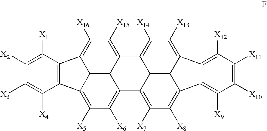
C12=C(C([X1])=C([X2])C([X3])=C1[X4])C1=C([X16])C([X15])=C3C4=C1C2=C([X5])C([X6])=C4C1=C([X7])C([X8])=C2C4=C([X9])C([X10])=C([X11])C([X12])=C4C4=C([X13])C([X14])=C3C1=C42
